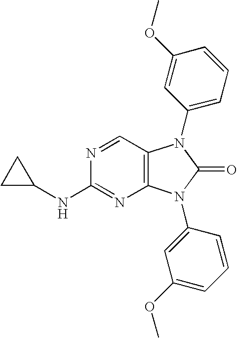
C1C(NC2=NC3=C(C=N2)N(C2=CC=CC(OC)=C2)C(=O)N3C2=CC(OC)=CC=C2)C1
